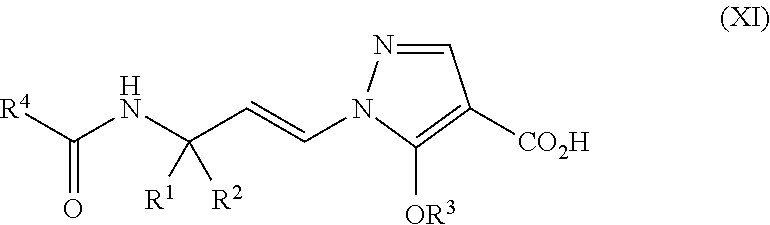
[OR3]C1=C([CO2H])C=NN1C=CC(NC([R4])=O)([R1])[R2]
